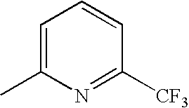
C1=C(C)N=C([CF3])C=C1
